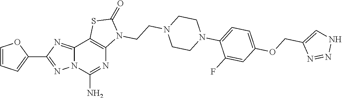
C12=NC(C3=CC=CO3)=NN1C(N)=NC1=C2SC(=O)N1CCN1CCN(C2=CC=C(OCC3=CNN=N3)C=C2F)CC1
